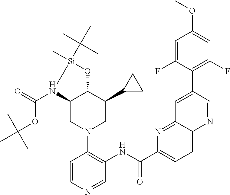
C12CN(C3=C(NC(C4=CC=C5C(=N4)C=C(C4=C(F)C=C(OC)C=C4F)C=N5)=O)C=NC=C3)CC(C3CC3)C1O[Si](C)(C(C)(C)C)N2C(=O)OC(C)(C)C
